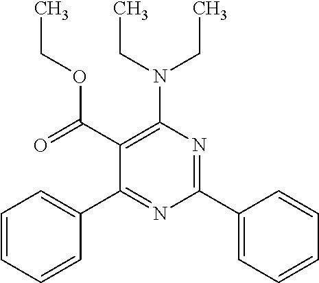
C1(C(OCC)=O)=C(N(CC)CC)N=C(C2=CC=CC=C2)N=C1C1=CC=CC=C1
